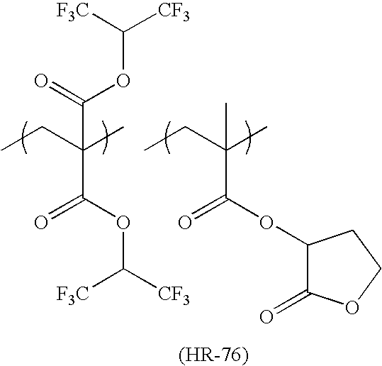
CCC(C)(C(OC([CF3])[CF3])=O)C(=O)OC([CF3])[CF3].CCC(C)(C(OC1C(=O)OCC1)=O)C
